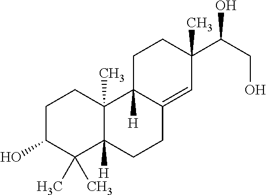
C1C(O)C(C)(C)C2([H])C(C)(C1)C1([H])C(=CC(C(CO)O)(C)CC1)CC2
